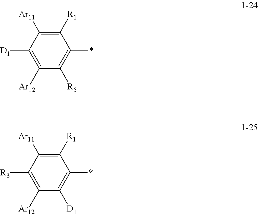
C1([Ar12])=C([D1])C([Ar11])=C([R1])C(*)=C1[R5].C1([Ar12])=C([R3])C([Ar11])=C([R1])C(*)=C1[D1]
